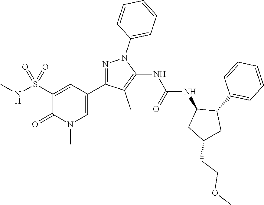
N1=C(C2=CN(C)C(=O)C(S(NC)(=O)=O)=C2)C(C)=C(NC(NC2CC(CCOC)CC2C2=CC=CC=C2)=O)N1C1=CC=CC=C1
